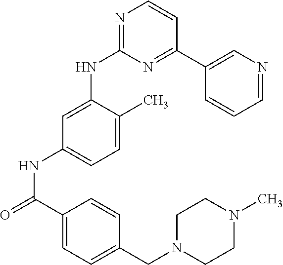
C1(C(=O)NC2=CC=C(C)C(NC3=NC=CC(C4=CN=CC=C4)=N3)=C2)=CC=C(CN2CCN(C)CC2)C=C1
